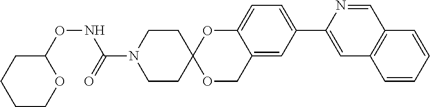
C1=NC(C2=CC=C3C(=C2)COC2(O3)CCN(C(=O)NOC3CCCCO3)CC2)=CC2=C1C=CC=C2
